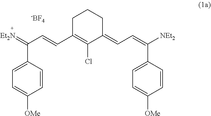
C1=CC(C(=[Et2N])C=CC2=C(Cl)C(=CC=C(C3=CC=C([OMe])C=C3)[NEt2])CCC2)=CC=C1[OMe].[-BF4]
